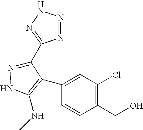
N1=NNN=C1C1=NNC(NC)=C1C1=CC(Cl)=C(CO)C=C1
